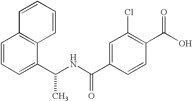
C1=CC=CC2=C1C=CC=C2C(NC(=O)C1=CC(Cl)=C(C(=O)O)C=C1)C
